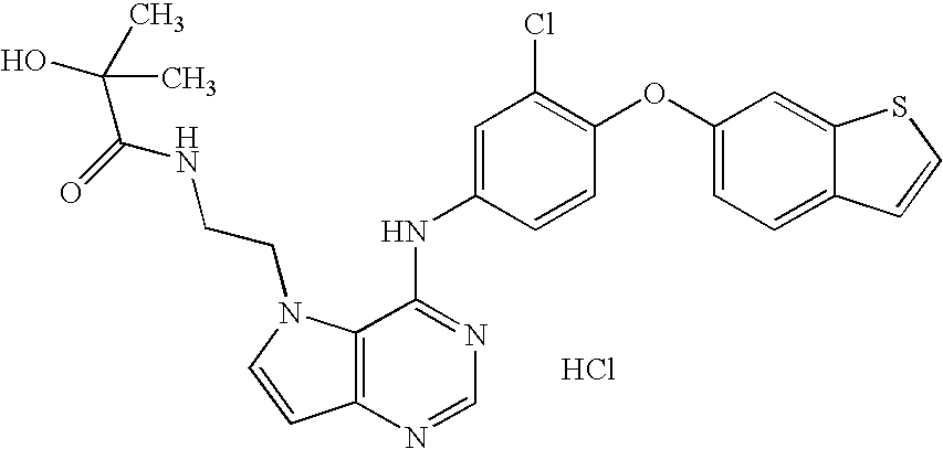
C12=C(N=CN=C1NC1=CC(Cl)=C(OC3=CC=C4C(=C3)SC=C4)C=C1)C=CN2CCNC(=O)C(C)(O)C.Cl
